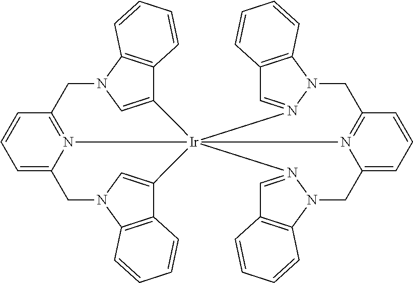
C1=C2N3=C(C=C1)CN1C4=C(C(=C1)[Ir]315(C3=CN(C2)C2=C3C=CC=C2)N2=C(C=CC=C2CN2N1=CC1=C2C=CC=C1)CN1C2=C(C=N15)C=CC=C2)C=CC=C4
